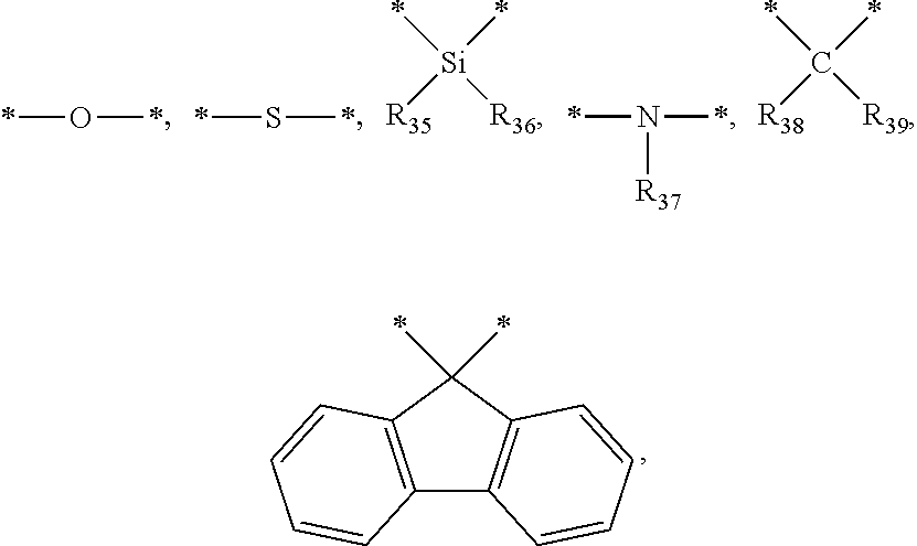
*O*.*S*.[Si](*)(*)([R36])[R35].*N(*)[R37].C(*)(*)([R39])[R38].C12=C(C(*)(*)C3=C1C=CC=C3)C=CC=C2
